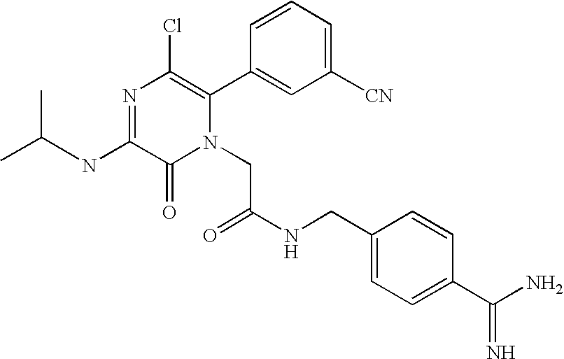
N(C1=NC(Cl)=C(C2=CC([CN])=CC=C2)N(CC(NCC2=CC=C(C(N)=N)C=C2)=O)C1=O)C(C)C
